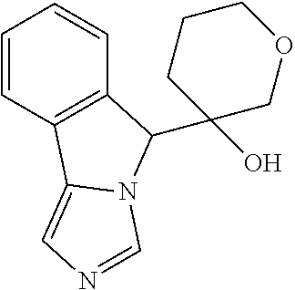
C1=CC2=C(C=C1)C(C1(O)COCCC1)N1C2=CN=C1
